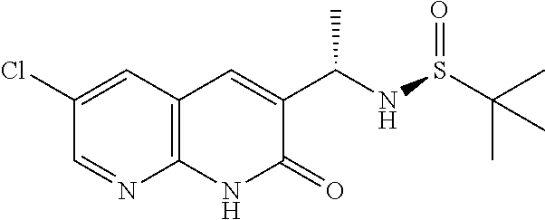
C12=C(NC(=O)C(C(NS(=O)C(C)(C)C)C)=C1)N=CC(Cl)=C2
